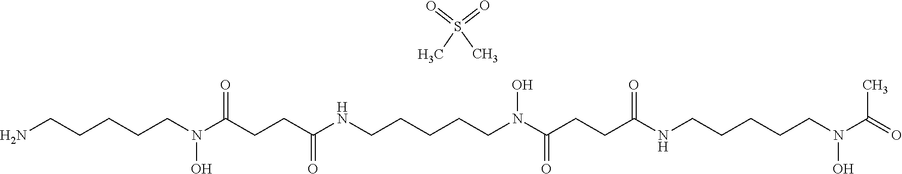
NCCCCCN(C(CCC(NCCCCCN(C(CCC(NCCCCCN(C(=O)C)O)=O)=O)O)=O)=O)O.O=S(=O)(C)C
